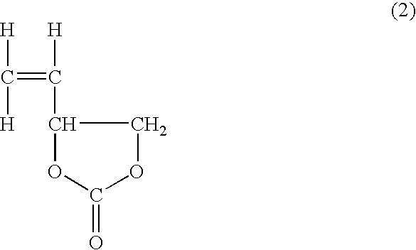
[H]C([H])=C([H])C1COC(=O)O1
